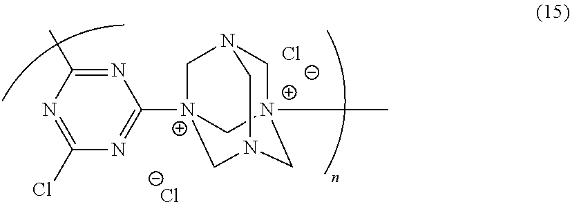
N1=C(C)N=C(Cl)N=C1[N+]12CN3C[N+](C)(CN(C1)C3)C2.[Cl-].[Cl-]
